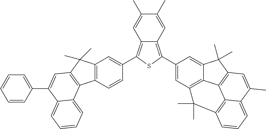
C12=C(C=CC(C3=C4C(=C(C5=CC6=C7C(=C5)C(C)(C)C5=C7C7=C(C=CC=C7C(C)=C5)C6(C)C)S3)C=C(C)C(C)=C4)=C1)C1=C(C2(C)C)C=C(C2=CC=CC=C2)C2=CC=CC=C12
